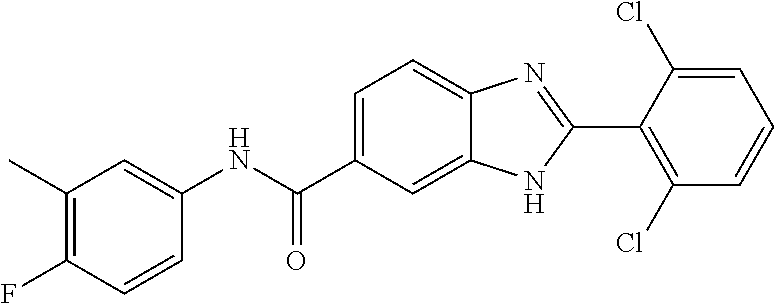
C1(NC(C2=CC=C3C(=C2)NC(C2=C(Cl)C=CC=C2Cl)=N3)=O)=CC(C)=C(F)C=C1
